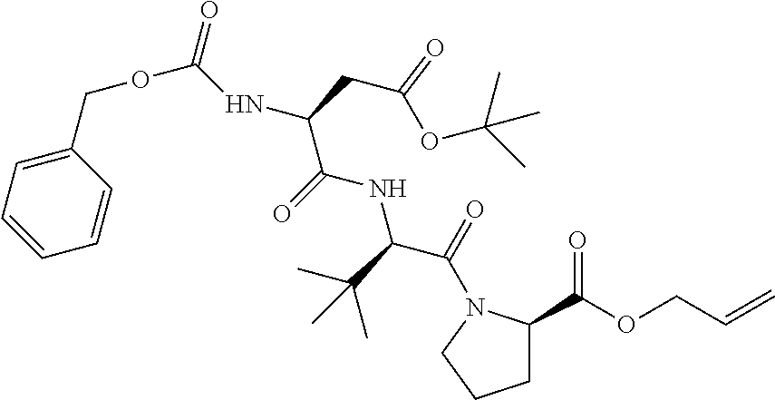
C1(COC(NC(C(=O)NC(C(N2C(C(OCC=C)=O)CCC2)=O)C(C)(C)C)CC(OC(C)(C)C)=O)=O)=CC=CC=C1
